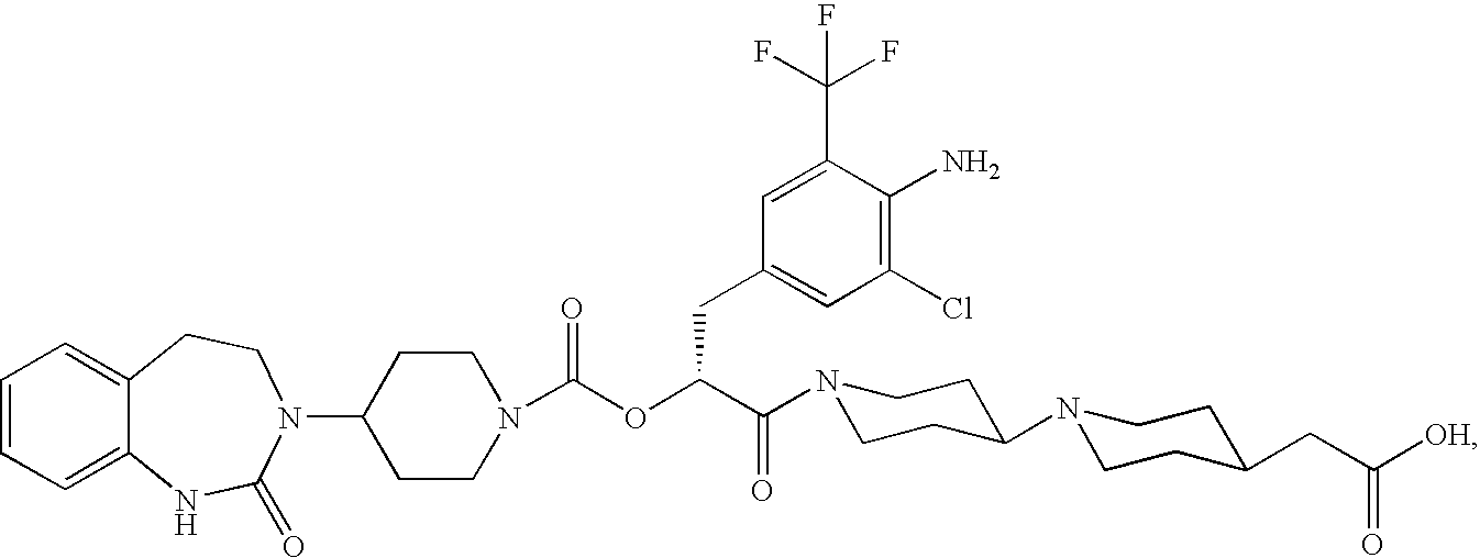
C1=CC=C2C(=C1)CCN(C1CCN(C(OC(C(=O)N3CCC(N4CCC(CC([OH])=O)CC4)CC3)CC3=CC(Cl)=C(N)C(C(F)(F)F)=C3)=O)CC1)C(=O)N2
